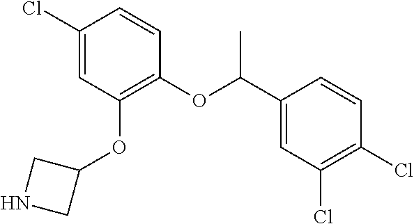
ClC1=CC(OC2CNC2)=C(OC(C2=CC(Cl)=C(Cl)C=C2)C)C=C1
